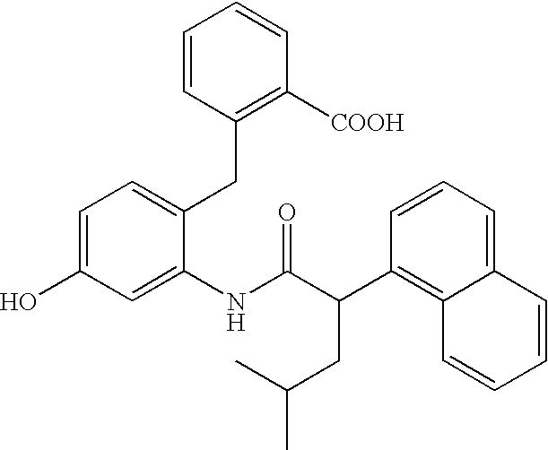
C1=C(O)C=C(NC(C(C2=C3C(=CC=C2)C=CC=C3)CC(C)C)=O)C(CC2=C([COOH])C=CC=C2)=C1
